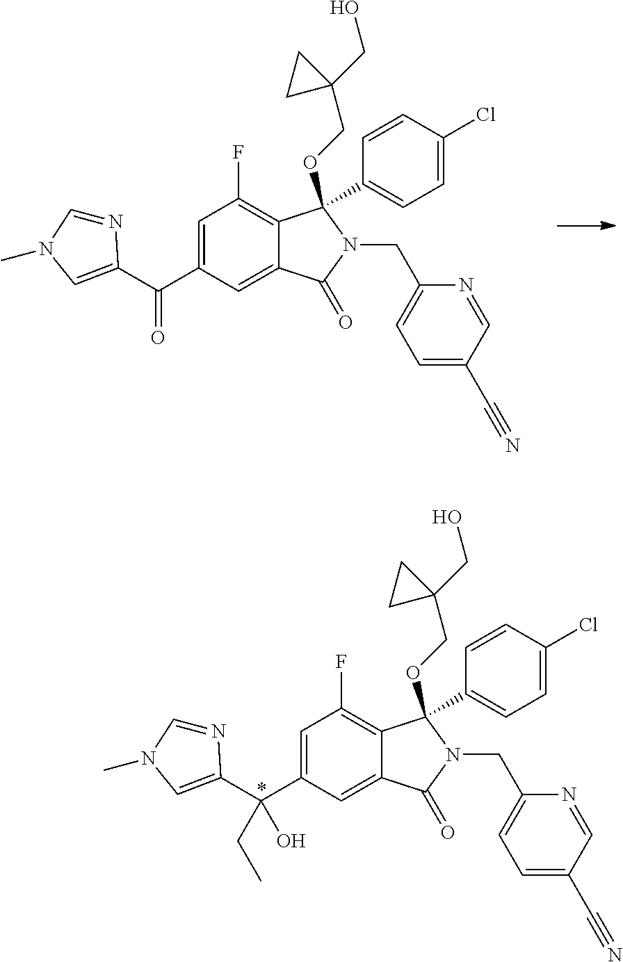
C(C1=CC(F)=C2C(=C1)C(=O)N(CC1=CC=C(C#N)C=N1)C2(OCC1(CO)CC1)C1=CC=C(Cl)C=C1)(=O)C1=CN(C)C=N1.C(C1=CC(F)=C2C(=C1)C(=O)N(CC1=CC=C(C#N)C=N1)C2(OCC1(CO)CC1)C1=CC=C(Cl)C=C1)(C1=CN(C)C=N1)(CC)O
